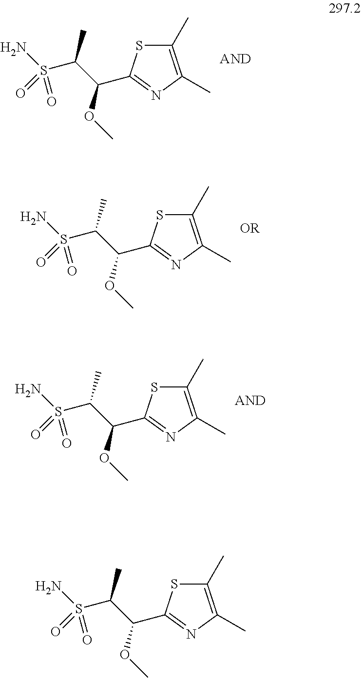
NS(C(C)C(OC)C1=NC(C)=C(C)S1)(=O)=O.NS(C(C)C(OC)C1=NC(C)=C(C)S1)(=O)=O.NS(C(C)C(OC)C1=NC(C)=C(C)S1)(=O)=O.NS(C(C)C(OC)C1=NC(C)=C(C)S1)(=O)=O
